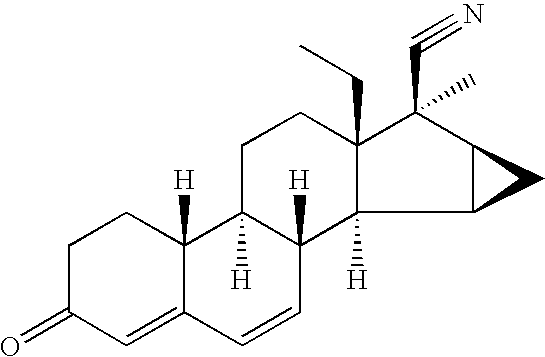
C1C2([H])C([H])(C3([H])C(CC)(C1)C(C#N)(C)C1C3C1)C=CC1=CC(=O)CCC21[H]
